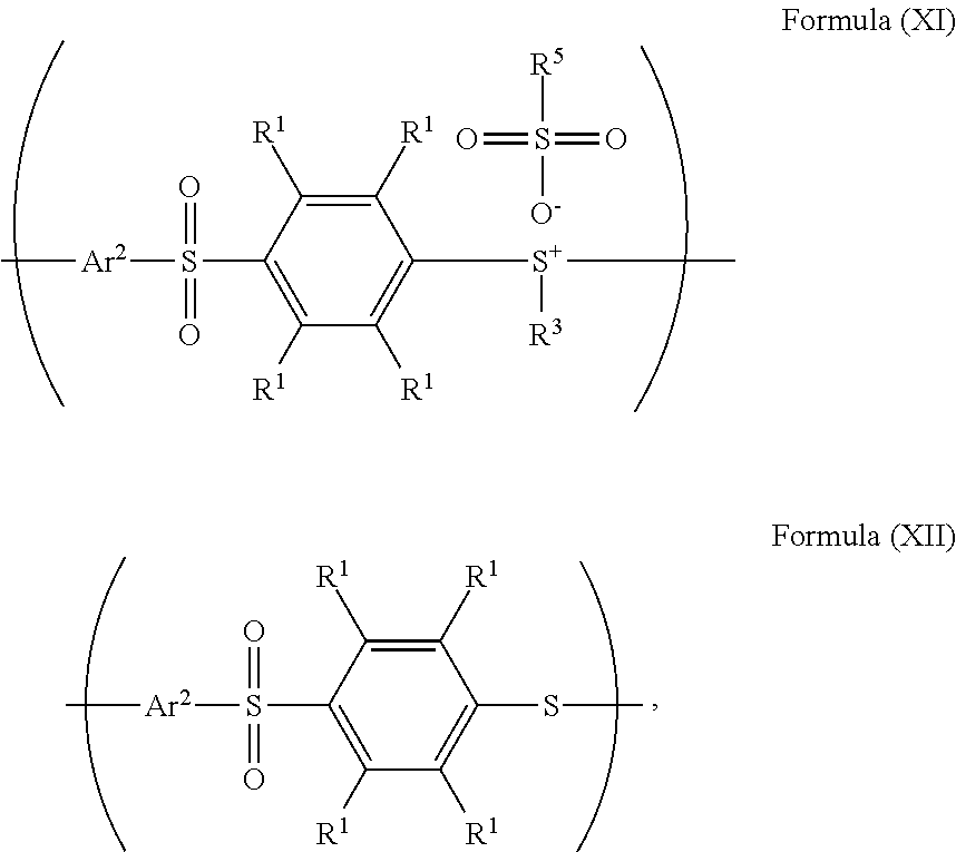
C1([R1])=C([R1])C(S([Ar2]C)(=O)=O)=C([R1])C([R1])=C1[S+](C)[R3].[R5]S([O-])(=O)=O.C1([R1])=C([R1])C(S([Ar2]C)(=O)=O)=C([R1])C([R1])=C1SC
